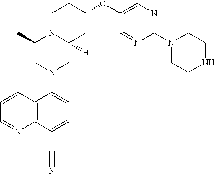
C12=C(C(C#N)=CC=C1N1CC3([H])N(C(C)C1)CCC(OC1=CN=C(N4CCNCC4)N=C1)C3)N=CC=C2
